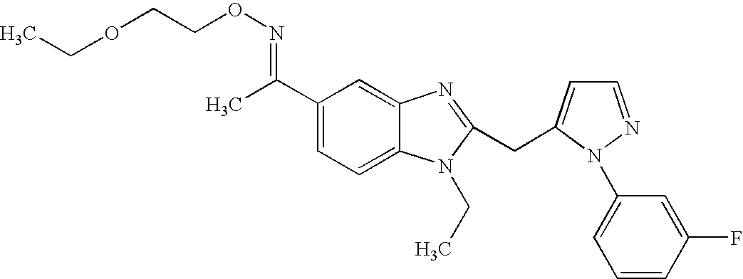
CCOCCON=C(C1=CC=C2C(=C1)N=C(CC1=CC=NN1C1=CC=CC(F)=C1)N2CC)C
